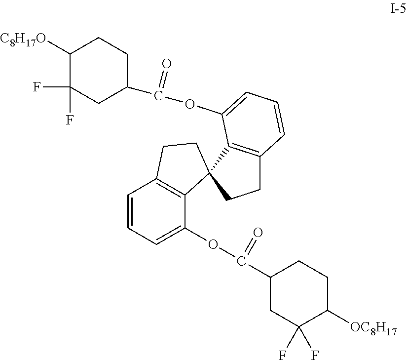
C1=CC=C(OC(C2CC(F)(F)C([OC8H17])CC2)=O)C2=C1CCC21C2=C(CC1)C=CC=C2OC(C1CCC([C8H17O])C(F)(F)C1)=O
